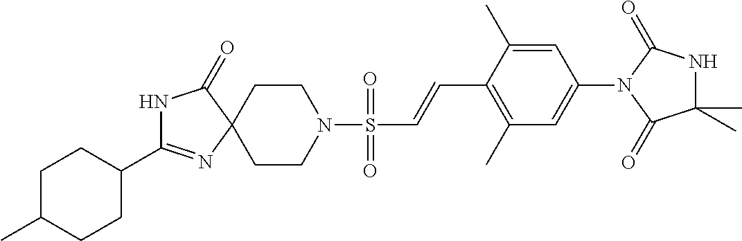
C1C(C)CCC(C2=NC3(C(=O)N2)CCN(S(C=CC2=C(C)C=C(N4C(=O)C(C)(C)NC4=O)C=C2C)(=O)=O)CC3)C1
